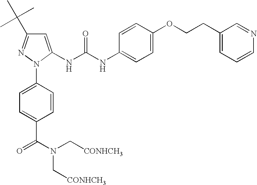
C1=C(NC(NC2=CC=C(OCCC3=CC=CN=C3)C=C2)=O)N(C2=CC=C(C(N(C[CONHCH3])C[CONHCH3])=O)C=C2)N=C1C(C)(C)C
